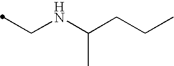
C(NC(CCC)C)C
